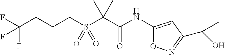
C(S(C(C(NC1=CC(C(O)(C)C)=NO1)=O)(C)C)(=O)=O)CCC(F)(F)F
